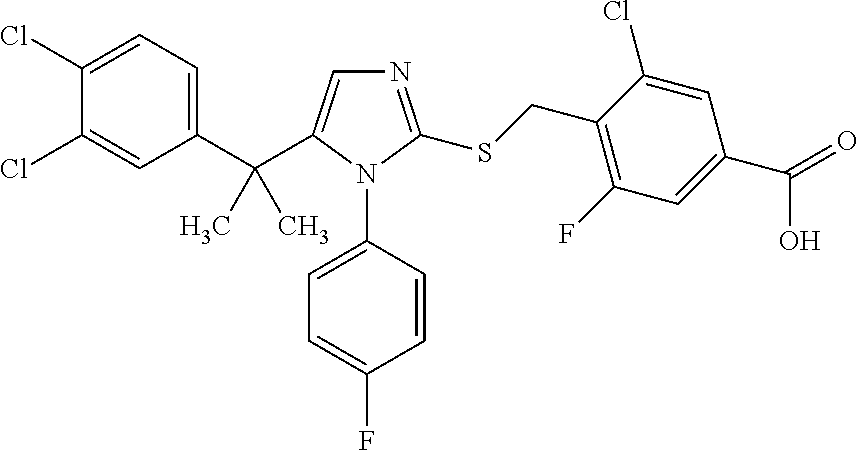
C1(Cl)=CC=C(C(C2=CN=C(SCC3=C(F)C=C(C(=O)O)C=C3Cl)N2C2=CC=C(F)C=C2)(C)C)C=C1Cl
